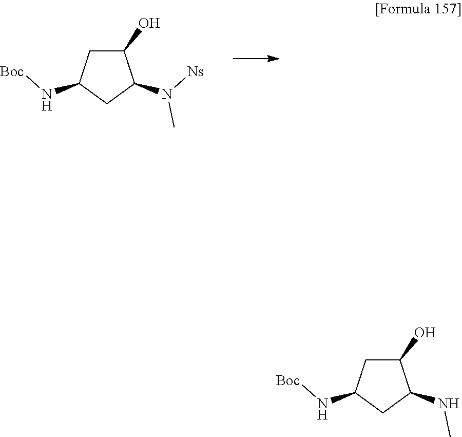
C1(O)CC(N[Boc])CC1N([Ns])C.C1(O)CC(N[Boc])CC1NC
